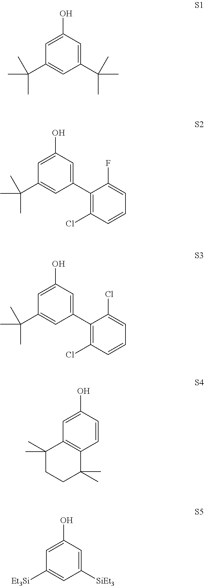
C1(C(C)(C)C)=CC(O)=CC(C(C)(C)C)=C1.C1(C2=C(Cl)C=CC=C2F)=CC(O)=CC(C(C)(C)C)=C1.C1(C2=C(Cl)C=CC=C2Cl)=CC(O)=CC(C(C)(C)C)=C1.C1=CC(O)=CC2=C1C(C)(C)CCC2(C)C.C1([SiEt3])=CC(O)=CC([Et3Si])=C1
